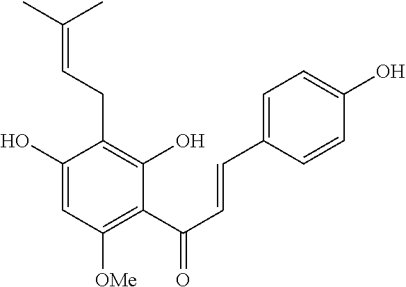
C1(O)=CC([OMe])=C(C(C=CC2=CC=C(O)C=C2)=O)C(O)=C1CC=C(C)C
